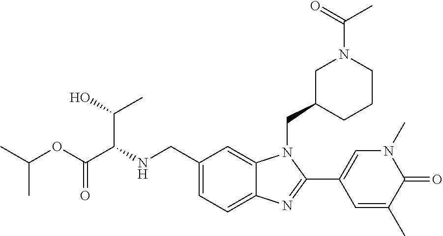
N(CC1=CC=C2C(=C1)N(CC1CCCN(C(C)=O)C1)C(C1=CN(C)C(=O)C(C)=C1)=N2)C(C(OC(C)C)=O)C(O)C
